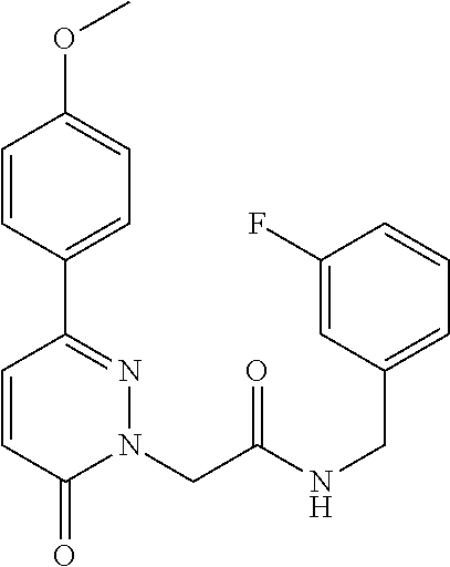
C1=CC(C2=NN(CC(NCC3=CC=CC(F)=C3)=O)C(=O)C=C2)=CC=C1OC
